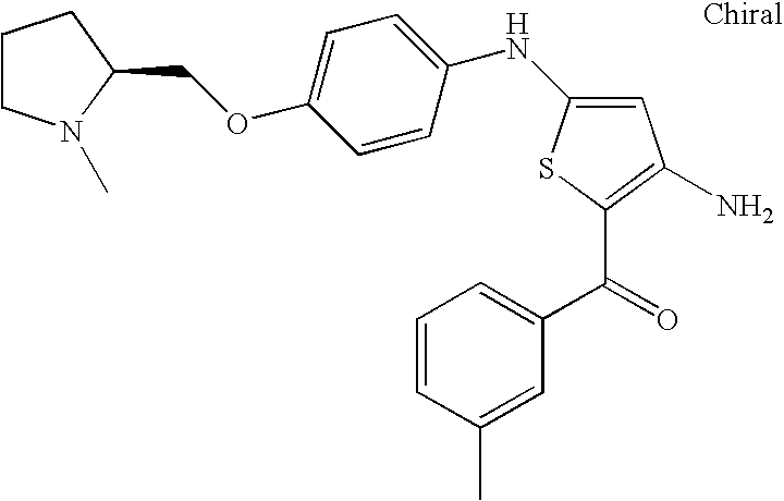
C1=C(NC2=CC=C(OCC3N(C)CCC3)C=C2)SC(C(=O)C2=CC=CC(C)=C2)=C1N
